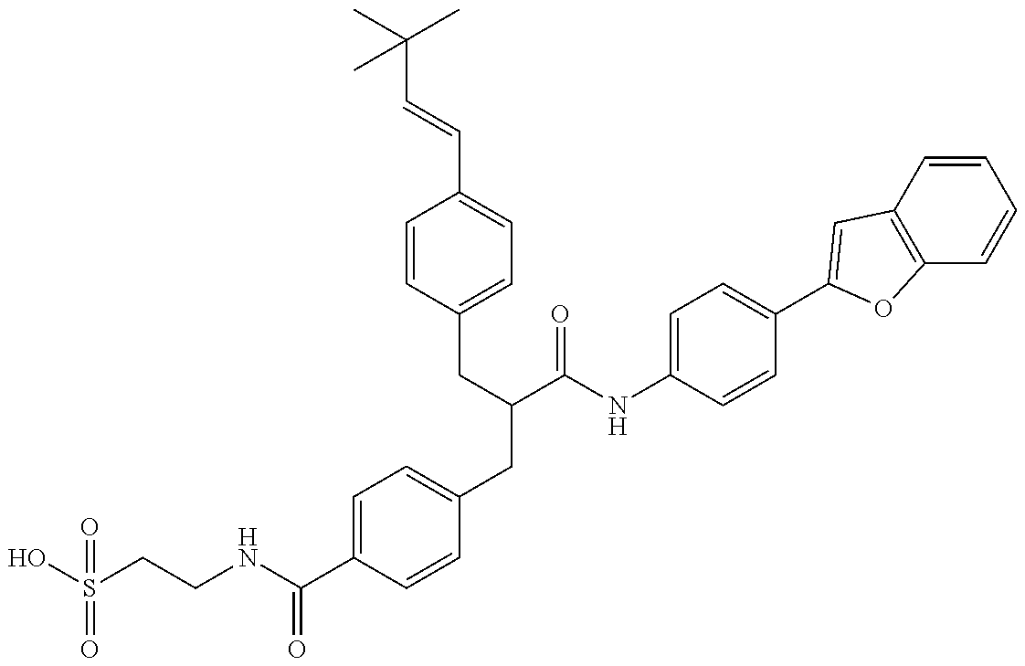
OS(CCNC(C1=CC=C(CC(C(NC2=CC=C(C3=CC4=C(C=CC=C4)O3)C=C2)=O)CC2=CC=C(C=CC(C)(C)C)C=C2)C=C1)=O)(=O)=O
